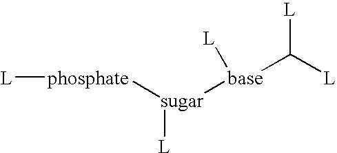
[L][phosphate][sugar]([L])[base]([L])C([L])[L]
